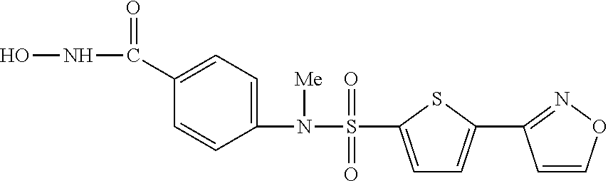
ONC(C1=CC=C(N([Me])S(=O)(=O)C2=CC=C(C3=NOC=C3)S2)C=C1)=O
